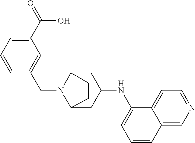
C1=CC=C(C(O)=O)C=C1CN1C2CC(NC3=CC=CC4=CN=CC=C34)CC1CC2
